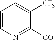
C1=CN=C([CO])C([CF3])=C1
